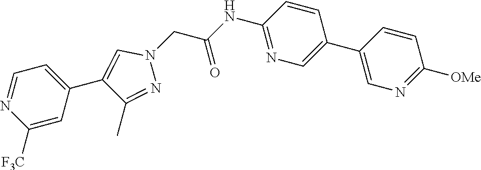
C1(C2=CN=C(NC(=O)CN3C=C(C4=CC=NC([F3C])=C4)C(C)=N3)C=C2)=CN=C([OMe])C=C1
